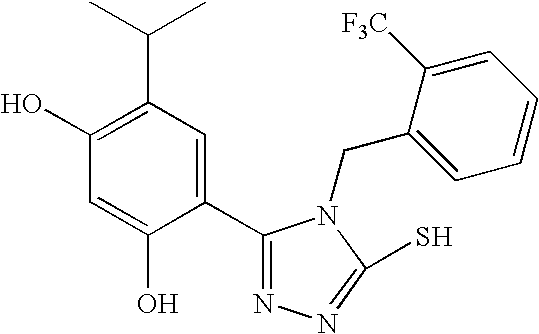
C1(O)=C(C(C)C)C=C(C2=NN=C(S)N2CC2=CC=CC=C2[F3C])C(O)=C1
